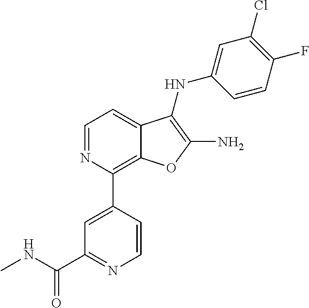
N1=CC=C2C(=C1C1=CC(C(NC)=O)=NC=C1)OC(N)=C2NC1=CC(Cl)=C(F)C=C1
